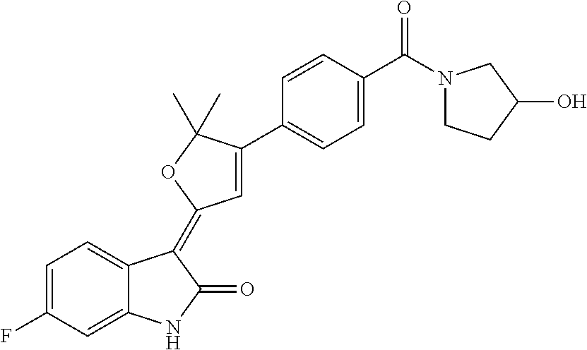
C1(F)=CC=C2C(=C1)NC(=O)C2=C1C=C(C2=CC=C(C(N3CCC(O)C3)=O)C=C2)C(C)(C)O1
